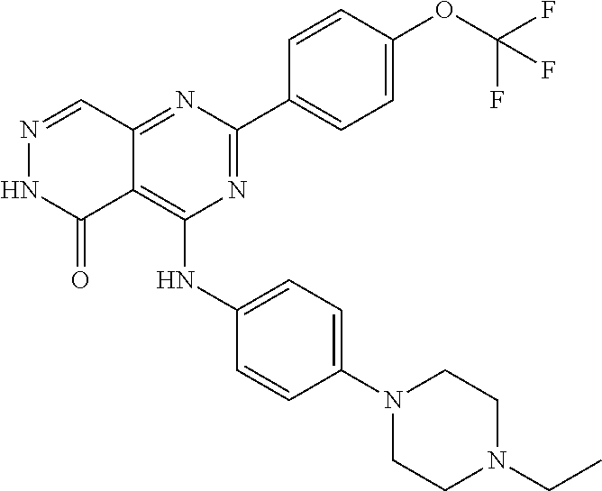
C12=NC(C3=CC=C(OC(F)(F)F)C=C3)=NC(NC3=CC=C(N4CCN(CC)CC4)C=C3)=C1C(=O)NN=C2
